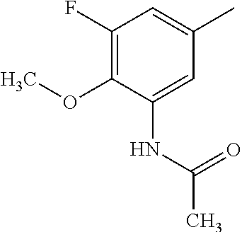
C1(F)=C(OC)C(NC(=O)C)=CC(C)=C1
